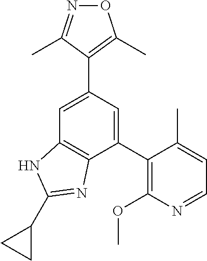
C1(C2=C(OC)N=CC=C2C)=CC(C2=C(C)ON=C2C)=CC2=C1N=C(C1CC1)N2
